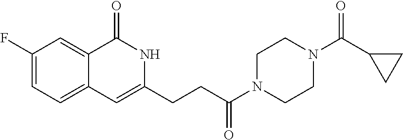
C1(F)=CC=C2C(=C1)C(=O)NC(CCC(N1CCN(C(C3CC3)=O)CC1)=O)=C2
